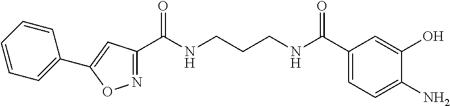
N1=C(C(NCCCNC(C2=CC=C(N)C(O)=C2)=O)=O)C=C(C2=CC=CC=C2)O1
